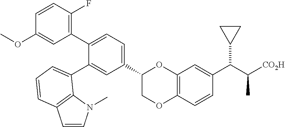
C1=CC(F)=C(C2=CC=C(C3COC4=C(O3)C=C(C(C([CO2H])C)C3CC3)C=C4)C=C2C2=CC=CC3=C2N(C)C=C3)C=C1OC
